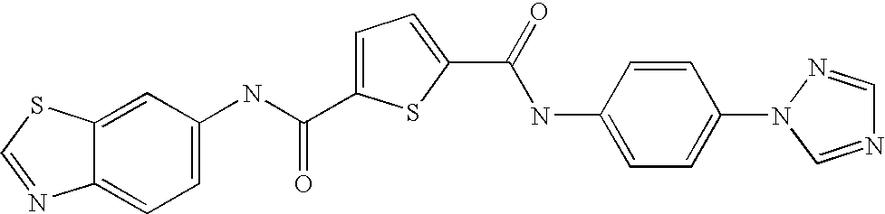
C1=C(C(NC2=CC=C3C(=C2)SC=N3)=O)SC(C(=O)NC2=CC=C(N3C=NC=N3)C=C2)=C1
